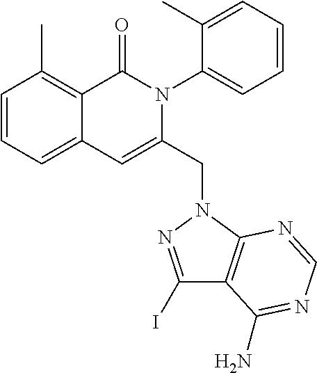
C1=CC=C2C(=C1C)C(=O)N(C1=CC=CC=C1C)C(CN1C3=C(C(I)=N1)C(N)=NC=N3)=C2
